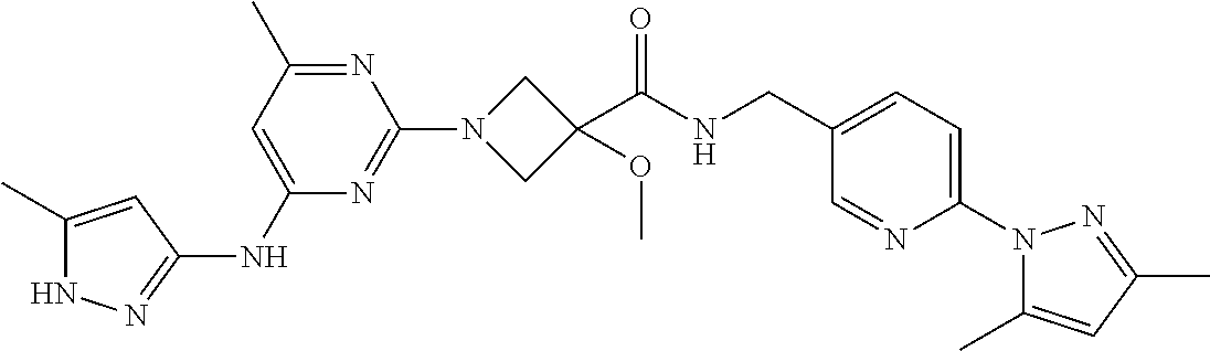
N1C(C)=CC(NC2=CC(C)=NC(N3CC(C(NCC4=CC=C(N5C(C)=CC(C)=N5)N=C4)=O)(OC)C3)=N2)=N1
